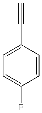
C1=C(C#C)C=CC(F)=C1
